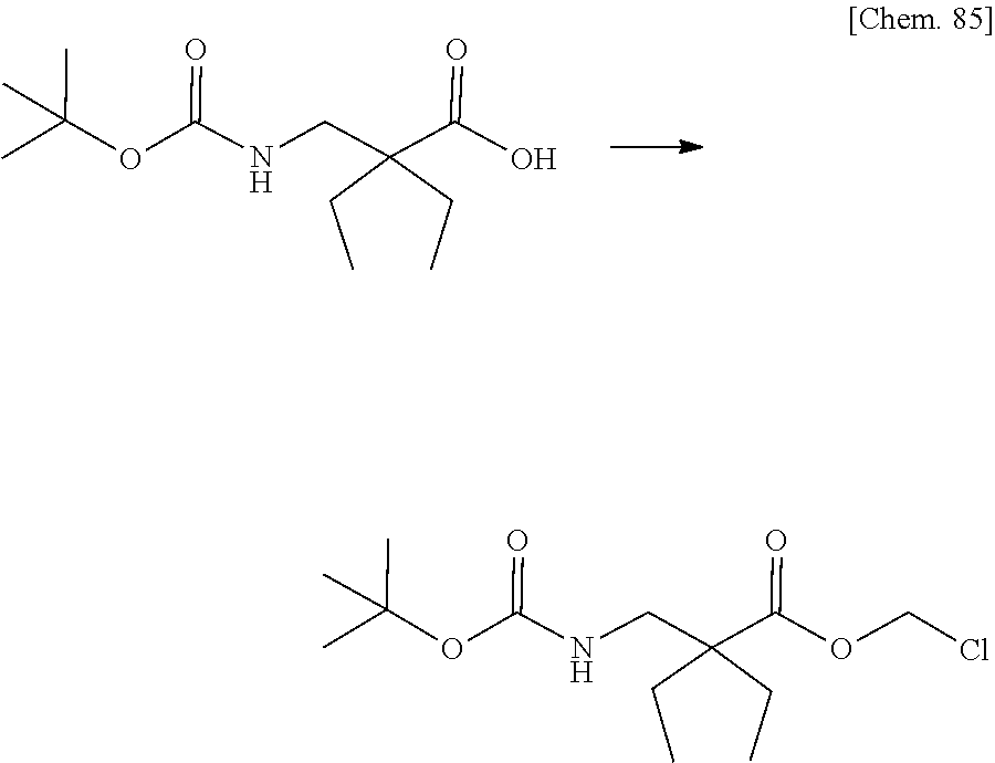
CC(C)(C)OC(NCC(CC)(CC)C(=O)O)=O.ClCOC(C(CC)(CC)CNC(OC(C)(C)C)=O)=O
